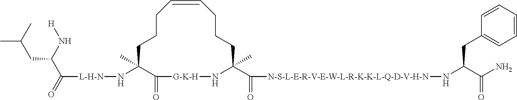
[L-H-N](C(C(CC(C)C)N[H])=O)NC1(C)C(=O)[G-K-H]NC(C(=O)[N-S-L-E-R-V-E-W-L-R-K-K-L-Q-D-V-H-N]NC(CC2=CC=CC=C2)C(N)=O)(C)CCCC=CCCC1
